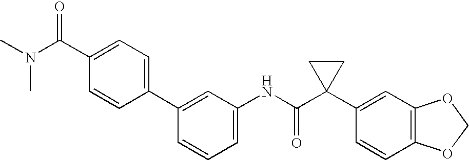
C1(NC(C2(C3=CC4=C(C=C3)OCO4)CC2)=O)=CC=CC(C2=CC=C(C(=O)N(C)C)C=C2)=C1
